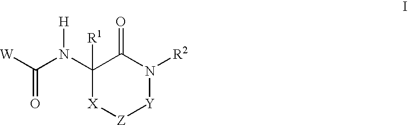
C1([R1])(N(C([W])=O)[H])[X][Z][Y]N([R2])C1=O
